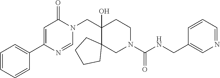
C1=CC=CC(C2=CC(=O)N(CC3(O)CCN(C(NCC4=CN=CC=C4)=O)CC34CCCC4)C=N2)=C1
